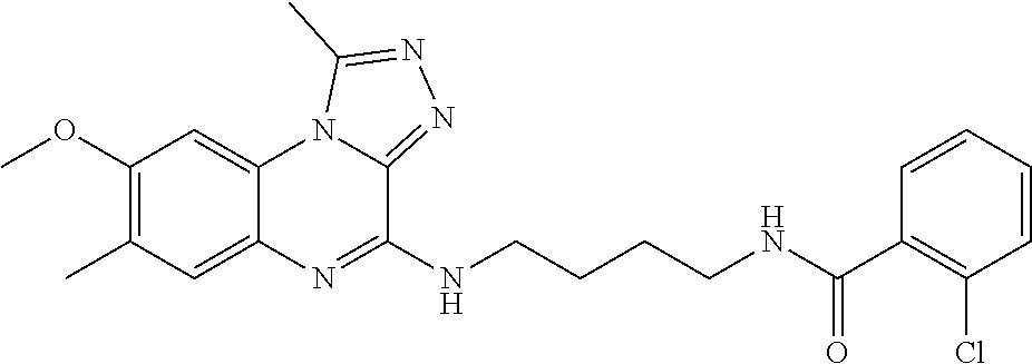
C1(OC)=C(C)C=C2C(=C1)N1C(=NN=C1C)C(NCCCCNC(C1=C(Cl)C=CC=C1)=O)=N2
